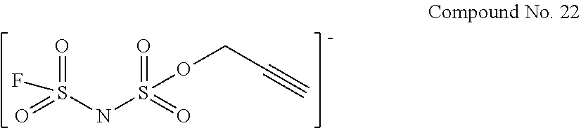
N(S(=O)(OCC#C)=O)S(=O)(F)=O
